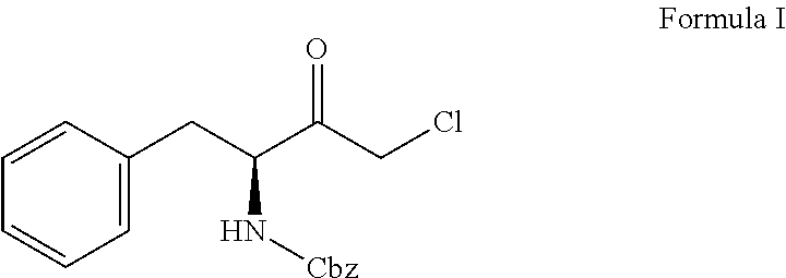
C1=CC(CC(C(CCl)=O)N[Cbz])=CC=C1
